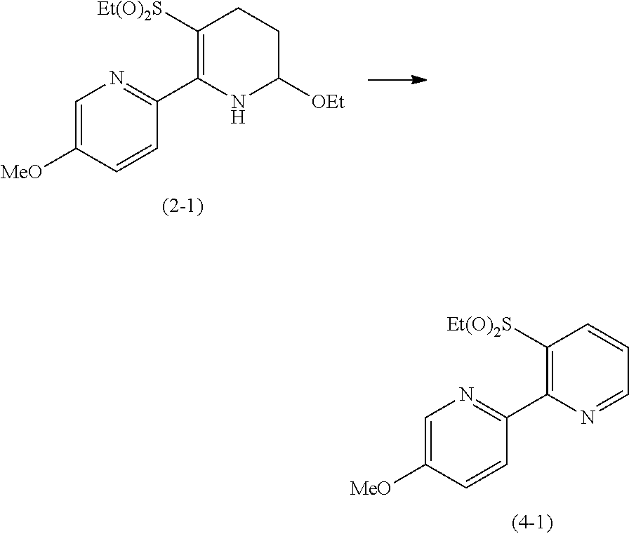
C1=C([MeO])C=CC(C2=C([Et(O)2S])C=CC=N2)=N1.C1=C([MeO])C=CC(C2=C([Et(O)2S])CCC([OEt])N2)=N1
